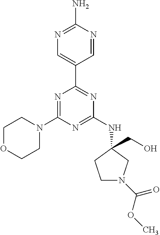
C1=NC(N)=NC=C1C1=NC(NC2(CO)CN(C(OC)=O)CC2)=NC(N2CCOCC2)=N1
